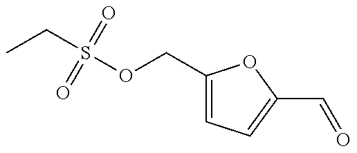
S(OCC1=CC=C(C=O)O1)(CC)(=O)=O
